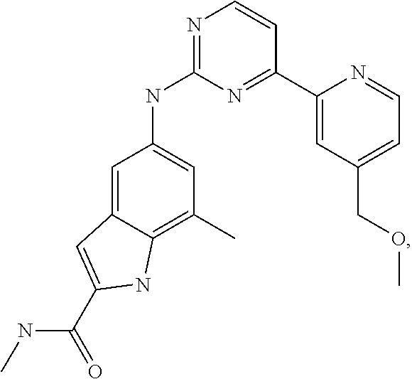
N1=C(NC2=CC(C)=C3C(=C2)C=C(C(=O)NC)N3)N=C(C2=CC(COC)=CC=N2)C=C1
